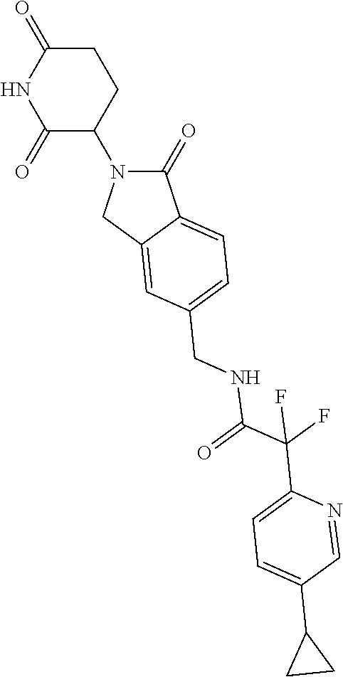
C1(=O)N(C2CCC(=O)NC2=O)CC2=CC(CNC(=O)C(F)(F)C3=CC=C(C4CC4)C=N3)=CC=C12
